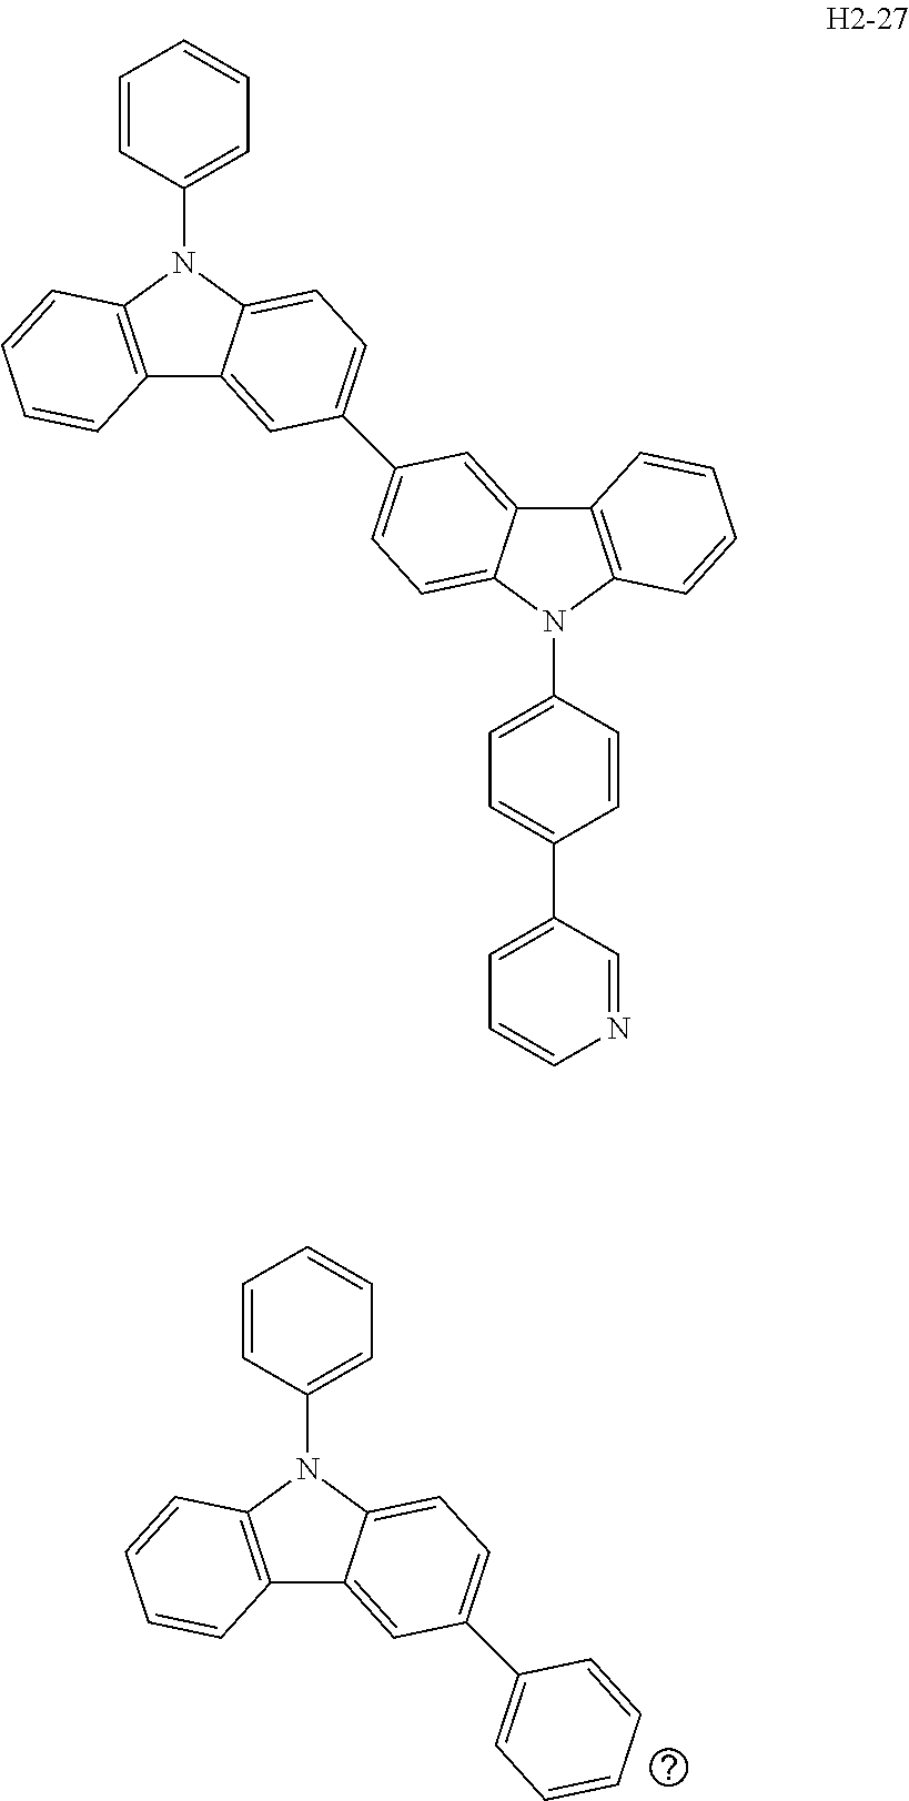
C1(N2C3=C(C4=CC(C5=CC=CC=C5)=CC=C42)C=CC=C3)=CC=CC=C1.C1(N2C3=C(C4=CC(C5=CC=C6C(=C5)C5=C(N6C6=CC=C(C7=CC=CN=C7)C=C6)C=CC=C5)=CC=C42)C=CC=C3)=CC=CC=C1
